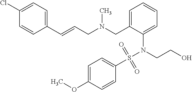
C1(C=CCN(C)CC2=CC=CC=C2N(S(=O)(=O)C2=CC=C(OC)C=C2)CCO)=CC=C(Cl)C=C1
